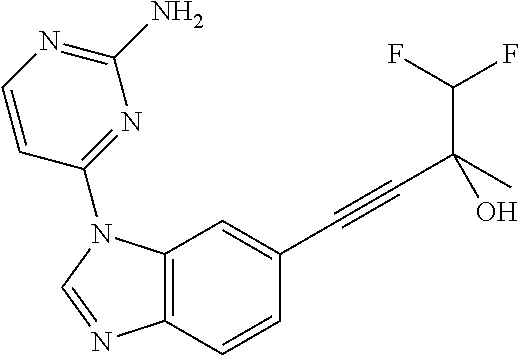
C12=C(C=CC(C#CC(C)(C(F)F)O)=C1)N=CN2C1=NC(N)=NC=C1
